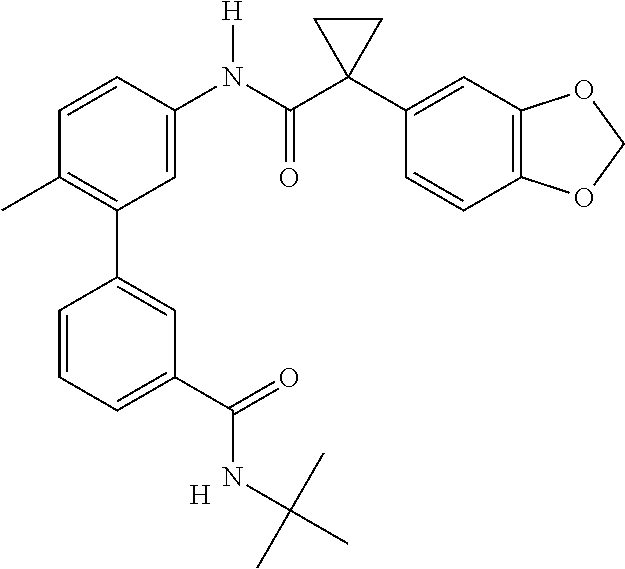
C1=C(N(C(C2(C3=CC4=C(C=C3)OCO4)CC2)=O)[H])C=CC(C)=C1C1=CC(C(=O)NC(C)(C)C)=CC=C1.[H]
